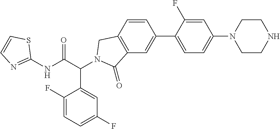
C1(NC(C(C2=CC(F)=CC=C2F)N2CC3=C(C=C(C4=CC=C(N5CCNCC5)C=C4F)C=C3)C2=O)=O)=NC=CS1
